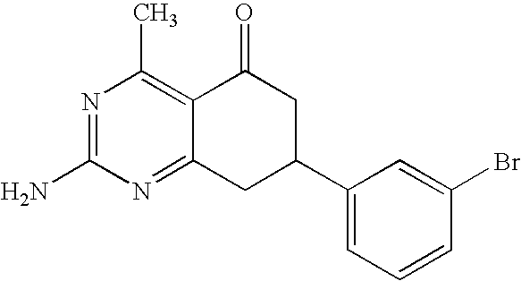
N1=C(N)N=C2C(=C1C)C(=O)CC(C1=CC=CC(Br)=C1)C2
